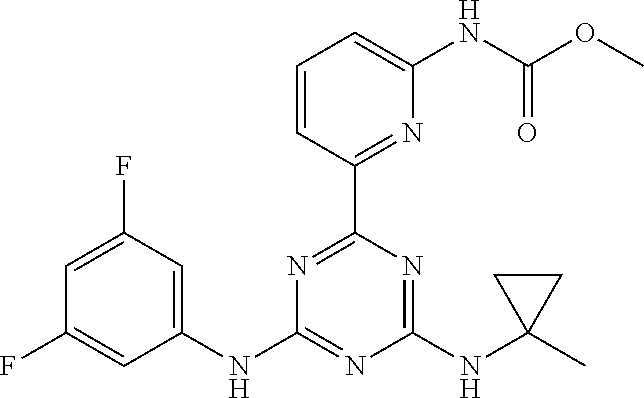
C1=CC(C2=NC(NC3=CC(F)=CC(F)=C3)=NC(NC3(C)CC3)=N2)=NC(NC(OC)=O)=C1
